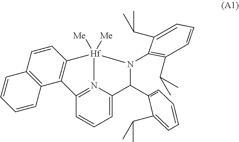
C1=CC2=C(C3=C1[Hf]1([Me])([Me])N4=C3C=CC=C4C(C3=CC=CC=C3C(C)C)N1C1=C(C(C)C)C=CC=C1C(C)C)C=CC=C2
